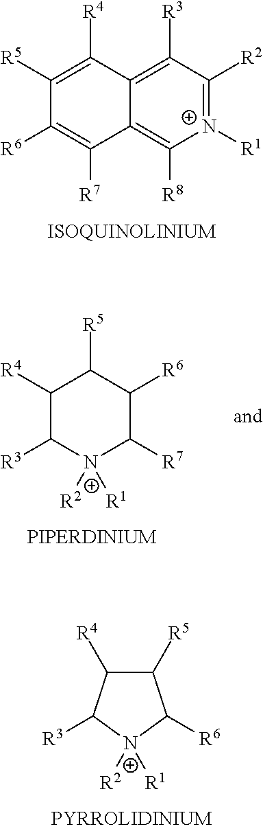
C1([R5])=C([R4])C2=C([R3])C([R2])=[N+]([R1])C([R8])=C2C([R7])=C1[R6].C1([R5])C([R4])C([R3])N([R2])([R1])C1[R6].C1([R4])C([R3])N([R2])([R1])C([R7])C([R6])C1[R5]
